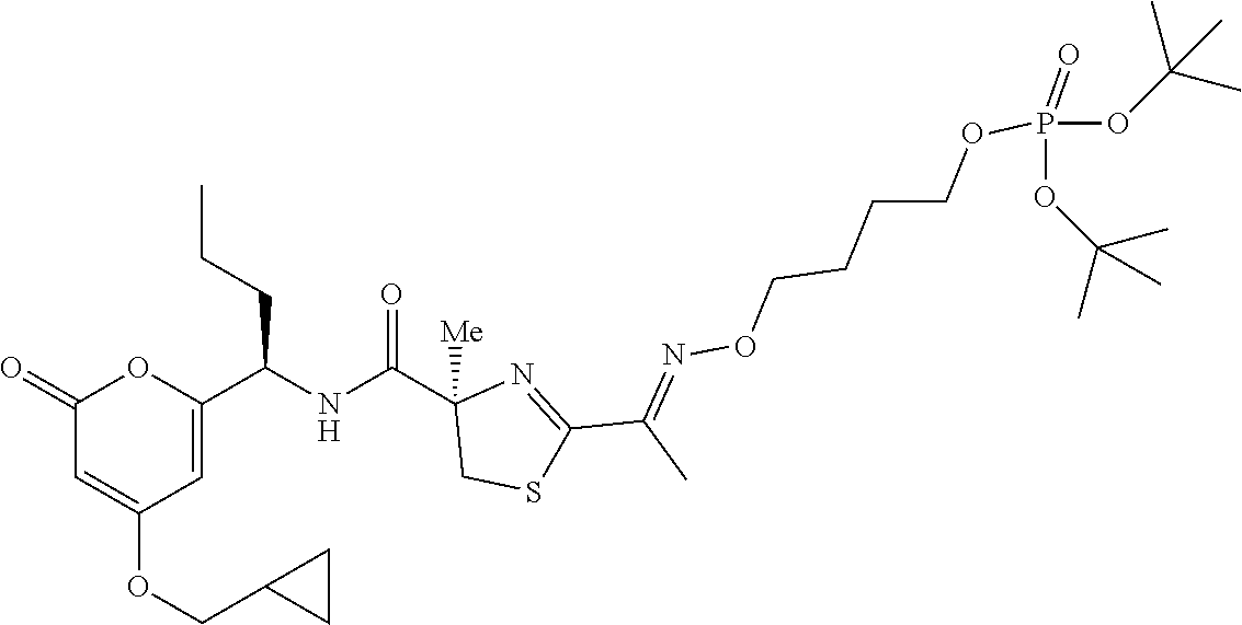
C1(=O)C=C(OCC2CC2)C=C(C(NC(C2([Me])CSC(C(C)=NOCCCCOP(=O)(OC(C)(C)C)OC(C)(C)C)=N2)=O)CCC)O1
